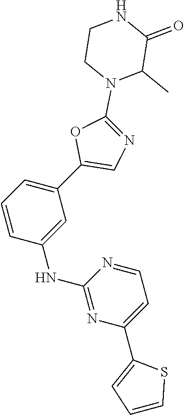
C1=CC(NC2=NC(C3=CC=CS3)=CC=N2)=CC(C2=CN=C(N3C(C)C(=O)NCC3)O2)=C1
